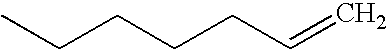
C(CCCC=C)C
